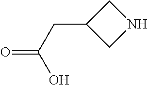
C1C(CC(O)=O)CN1
